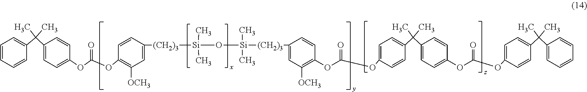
C1=CC=CC(C(C2=CC=C(OC(OC3=C([OCH3])C=C([(CH2)3][Si](C)(C)O[Si](C)(C)[(CH2)3]C4=CC([OCH3])=C(OC(=O)OC5=CC=C(C(C6=CC=C(OC(OC7=CC=C(C(C8=CC=CC=C8)(C)C)C=C7)=O)C=C6)(C)C)C=C5)C=C4)C=C3)=O)C=C2)(C)C)=C1
